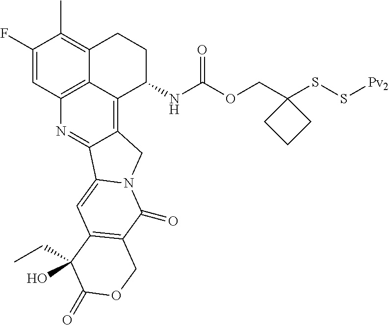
C1(F)=CC2=C3C(=C1C)CCC(NC(OCC1(SS[Pv2])CCC1)=O)C3=C1C(=N2)C2=CC3=C(C(=O)N2C1)COC(=O)C3(CC)O
